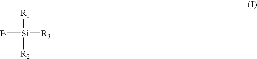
B[Si]([R1])([R2])[R3]
